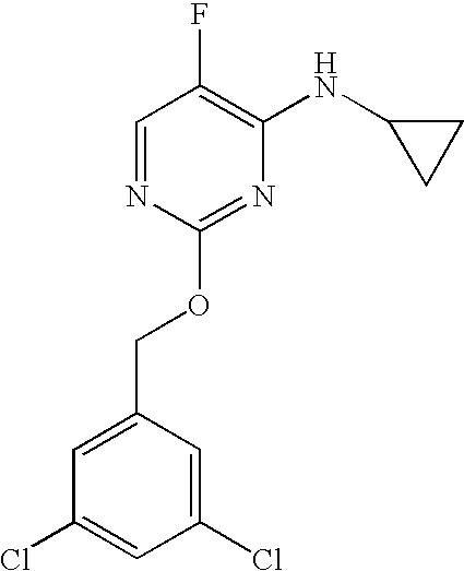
C1C(NC2=C(F)C=NC(OCC3=CC(Cl)=CC(Cl)=C3)=N2)C1
